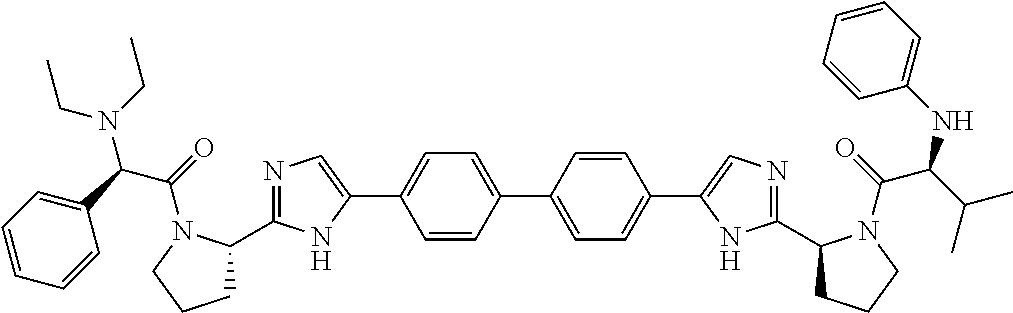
C1=CC(C2=CC=C(C3=CN=C(C4CCCN4C(=O)C(C(C)C)NC4=CC=CC=C4)N3)C=C2)=CC=C1C1=CN=C(C2CCCN2C(=O)C(C2=CC=CC=C2)N(CC)CC)N1
